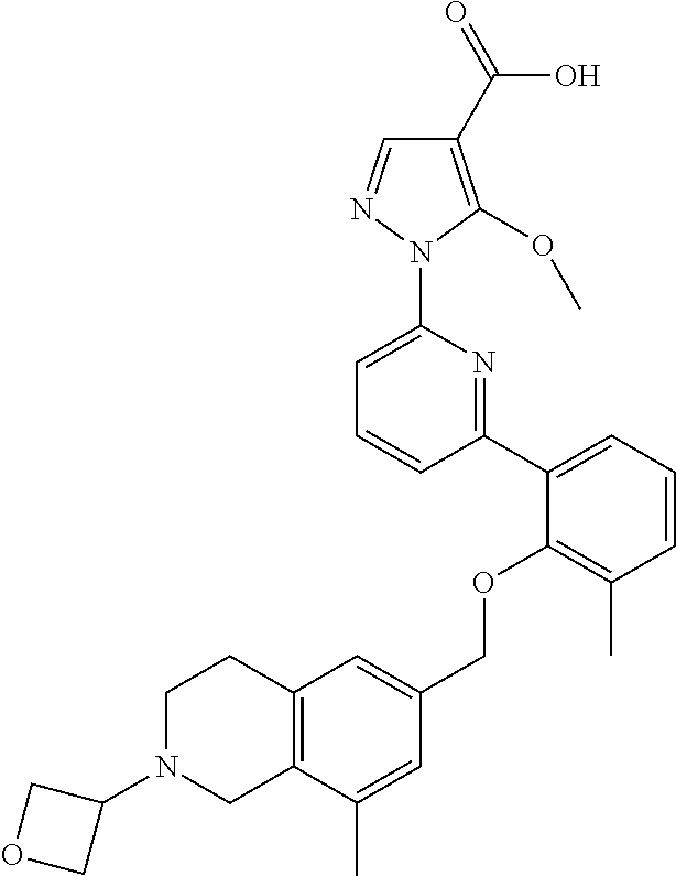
C1(C2=CC=CC(C)=C2OCC2=CC3=C(C(C)=C2)CN(C2COC2)CC3)=NC(N2N=CC(C(=O)O)=C2OC)=CC=C1
